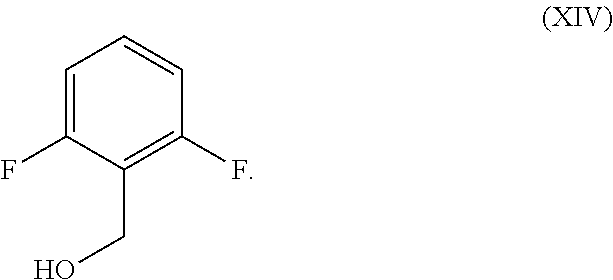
C1=C(F)C(CO)=C(F)C=C1
